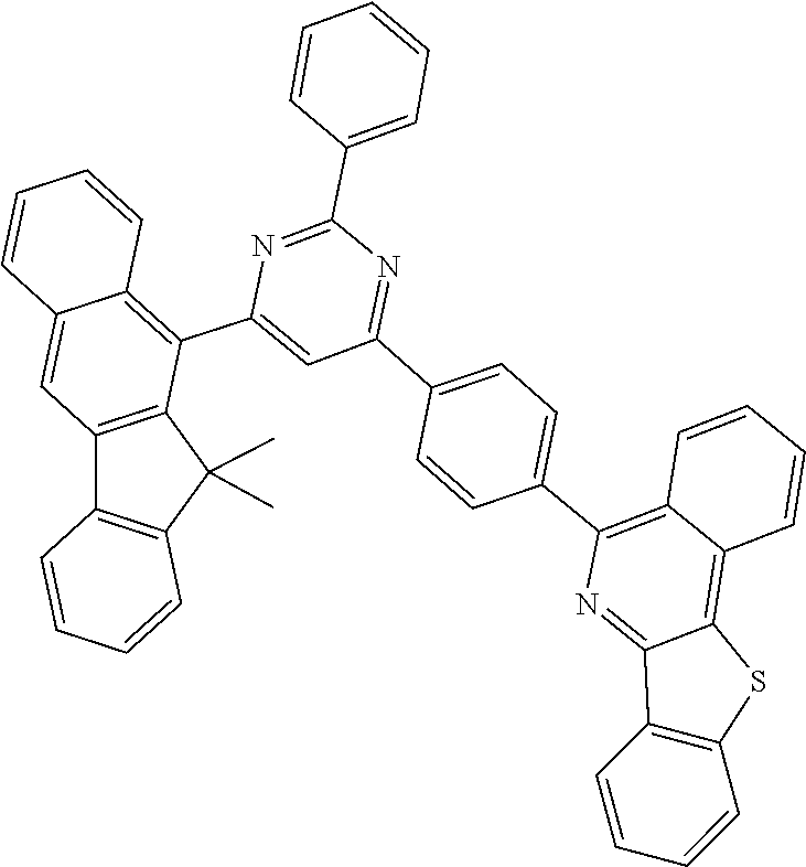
C1=CC(C2=NC(C3=C4C=CC=CC4=CC4=C3C(C)(C)C3=C4C=CC=C3)=CC(C3=CC=C(C4=C5C=CC=CC5=C5C(=N4)C4=C(S5)C=CC=C4)C=C3)=N2)=CC=C1
